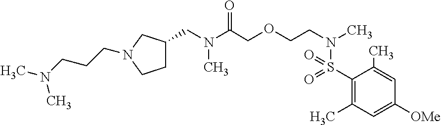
C(N(C(COCCN(C)S(=O)(=O)C1=C(C)C=C([OMe])C=C1C)=O)C)C1CCN(CCCN(C)C)C1
